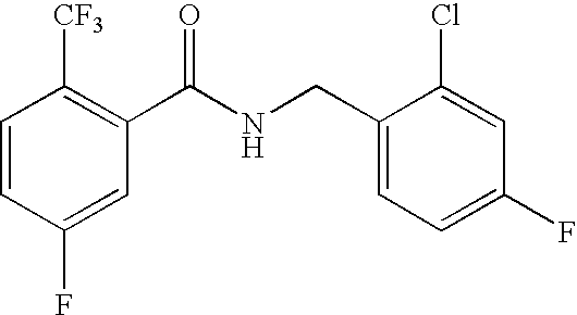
C1=CC(F)=CC(C(NCC2=CC=C(F)C=C2Cl)=O)=C1[CF3]
